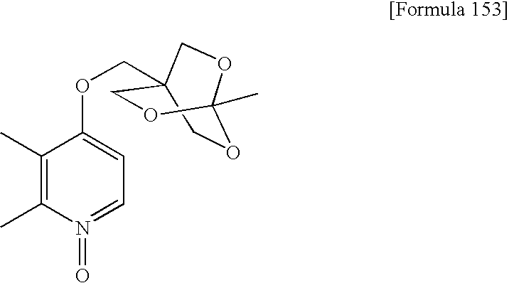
O1CC2(COC3=CC=N(=O)C(C)=C3C)COC1(C)OC2
